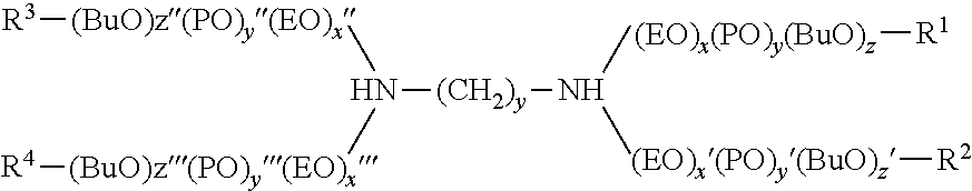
[R3][(BuO)z(PO)y(EO)x].N([(CH2)y]N(C)C)(C)C.[R4][(BuO)z(PO)y(EO)x].[(EO)x(PO)y(BuO)z][R1].[(EO)x(PO)y(BuO)z][R2]
